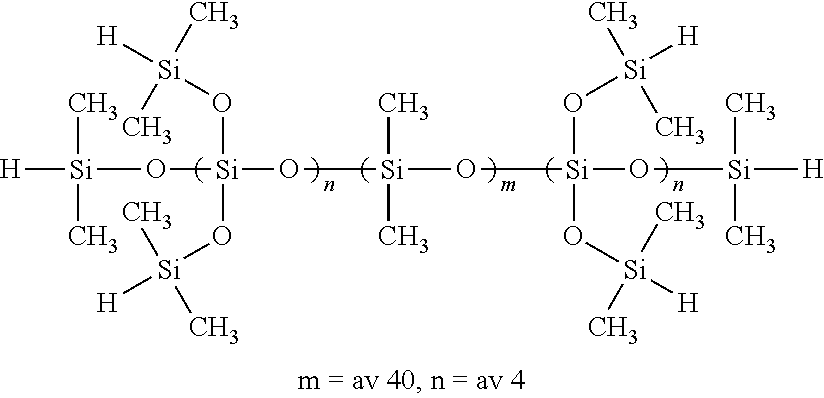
C[Si](C)(O[Si](O[Si]([H])(C)C)(O[Si]([H])(C)C)O[Si]([H])(C)C)O[Si](O[Si]([H])(C)C)(O[Si]([H])(C)C)O[Si]([H])(C)C
